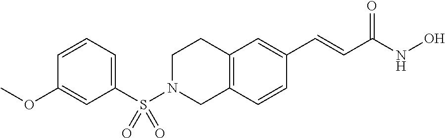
C12=C(C=CC(C=CC(NO)=O)=C1)CN(S(C1=CC=CC(OC)=C1)(=O)=O)CC2
